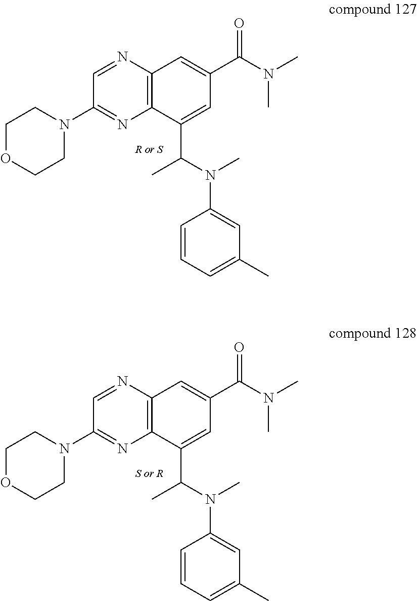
C1(N2CCOCC2)=NC2=C(N=C1)C=C(C(N(C)C)=O)C=C2C(N(C1=CC(C)=CC=C1)C)C.C1(N2CCOCC2)=NC2=C(N=C1)C=C(C(N(C)C)=O)C=C2C(N(C1=CC(C)=CC=C1)C)C
